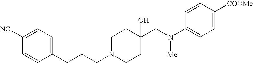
C1([NC])=CC=C(CCCN2CCC(CN(C3=CC=C([COOMe])C=C3)[Me])(O)CC2)C=C1
